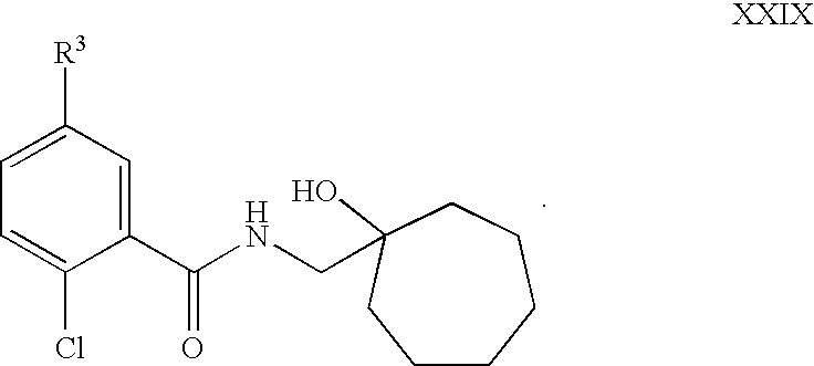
C1=C([R3])C=C(C(NCC2(O)CCCCCC2)=O)C(Cl)=C1
